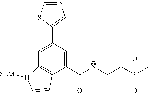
C1=C(C2=CN=CS2)C=C(C(NCCS(C)(=O)=O)=O)C2=C1N([SEM])C=C2
